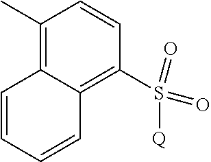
C1(C)=C2C(=C(S(=O)(=O)[Q])C=C1)C=CC=C2
